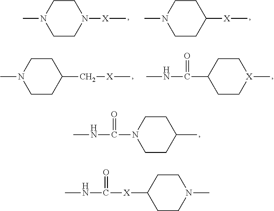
C1CN(C)CCN1[X]C.C1CN(C)CCC1[X]C.C1CN(C)CCC1C[X]C.C1CC(C(NC)=O)CC[X]1C.C1CN(C(NC)=O)CCC1C.C1CC([X]C(NC)=O)CCN1C
